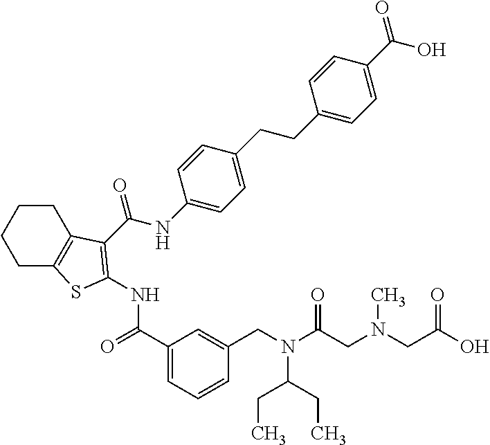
C1CC2=C(CC1)SC(NC(=O)C1=CC=CC(CN(C(CC)CC)C(=O)CN(CC(=O)O)C)=C1)=C2C(NC1=CC=C(CCC2=CC=C(C(O)=O)C=C2)C=C1)=O
